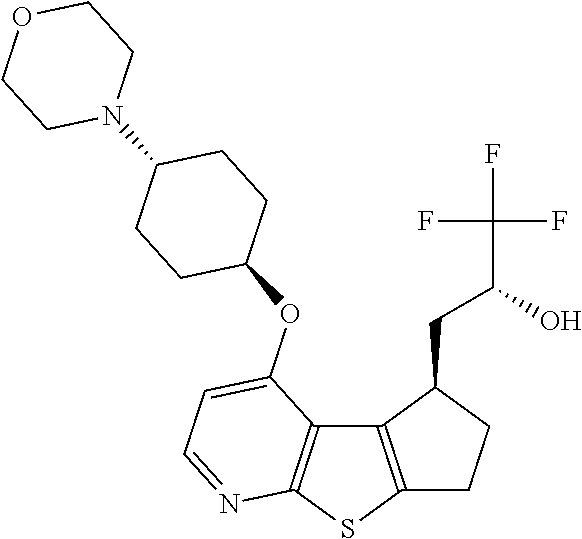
C12=C(SC3=C1C(OC1CCC(N4CCOCC4)CC1)=CC=N3)CCC2CC(O)C(F)(F)F
